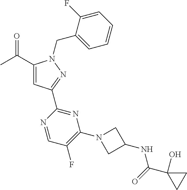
C(C1=CC(C2=NC(N3CC(NC(C4(O)CC4)=O)C3)=C(F)C=N2)=NN1CC1=CC=CC=C1F)(C)=O
